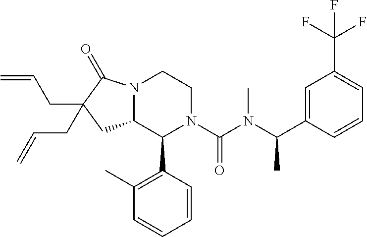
C1=C(C(N(C(N2C(C3=C(C)C=CC=C3)C3N(CC2)C(=O)C(CC=C)(CC=C)C3)=O)C)C)C=CC=C1C(F)(F)F
